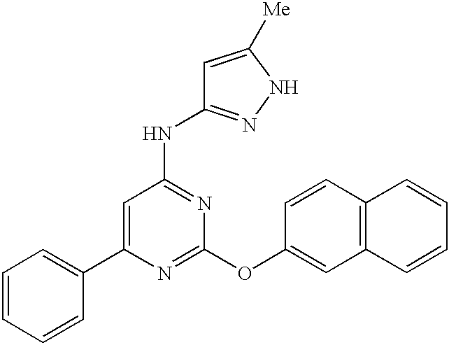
C1=CC=CC(C2=CC(NC3=NNC([Me])=C3)=NC(OC3=CC4=C(C=C3)C=CC=C4)=N2)=C1
